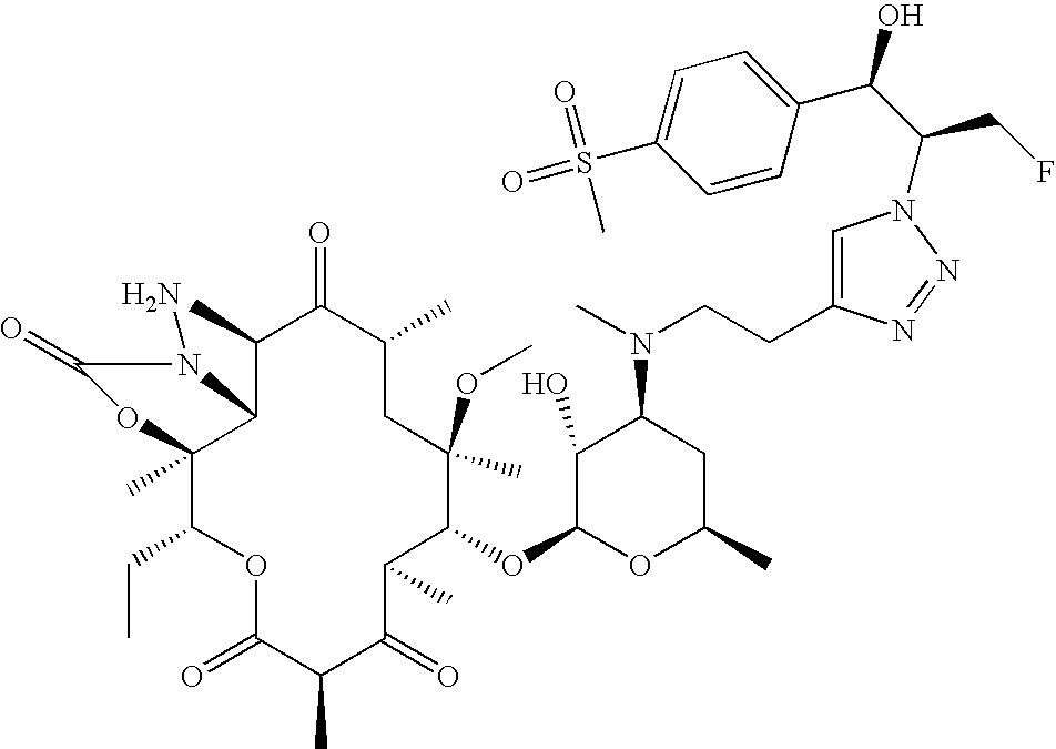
C1(C)C2C(C)(C(CC)OC(=O)C(C)C(=O)C(C)C(OC3OC(C)CC(N(CCC4=CN(C(C(O)C5=CC=C(S(=O)(=O)C)C=C5)CF)N=N4)C)C3O)C(OC)(C)CC(C)C1=O)OC(=O)N2N
